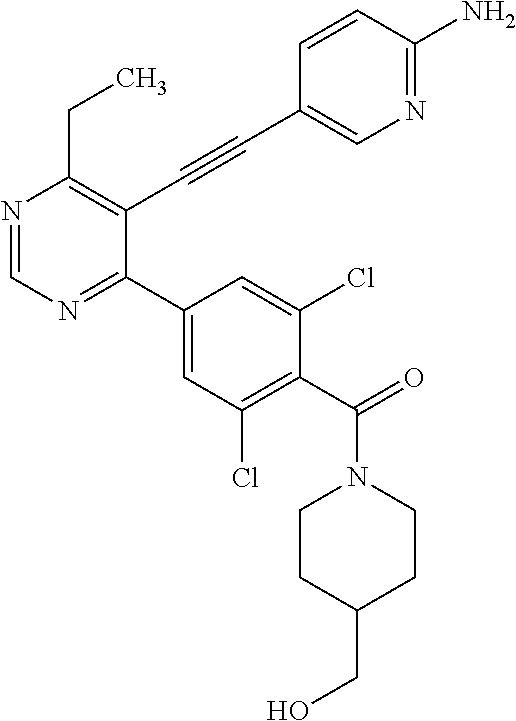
N1=CN=C(C2=CC(Cl)=C(C(=O)N3CCC(CO)CC3)C(Cl)=C2)C(C#CC2=CN=C(N)C=C2)=C1CC
